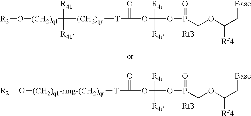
[R2]O[(CH2)q1]C([(CH2)qr][T]C(OC(OP(COC(C[Base])[Rf4])(=O)[Rf3])([R4r])[R4r])=O)([R41])[R41].[R2]O[(CH2)q1-ring-(CH2)qr][T]C(OC(OP(COC(C[Base])[Rf4])(=O)[Rf3])([R4r])[R4r])=O
